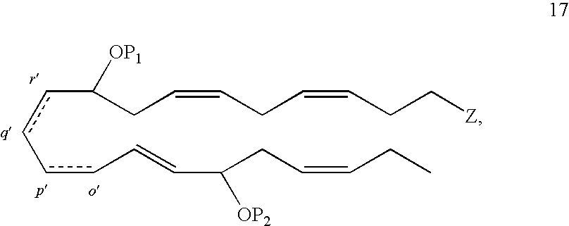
c(cC=CC(CC=CCC)[OP2])-ccC([OP1])CC=CCC=CCC[Z]
